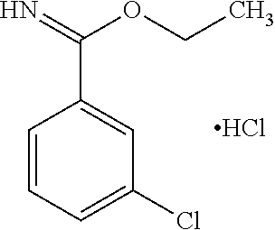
C1=CC=C(Cl)C=C1C(OCC)=N.Cl
